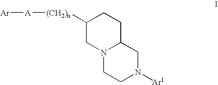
C1([(CH2)n][A][Ar])CN2C(CC1)CN([Ar1])CC2
